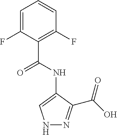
N1N=C(C(O)=O)C(NC(C2=C(F)C=CC=C2F)=O)=C1
